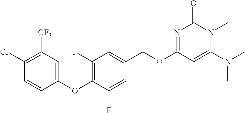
C1(OC2=C(F)C=C(COC3=NC(=O)N(C)C(N(C)C)=C3)C=C2F)=CC([CF3])=C(Cl)C=C1
